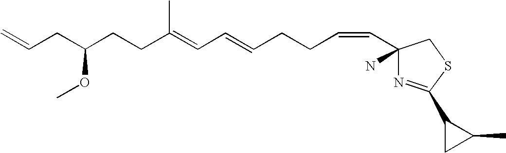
C=CCC(CCC(=CC=CCCC=CC1(N)N=C(C2CC2C)SC1)C)OC
